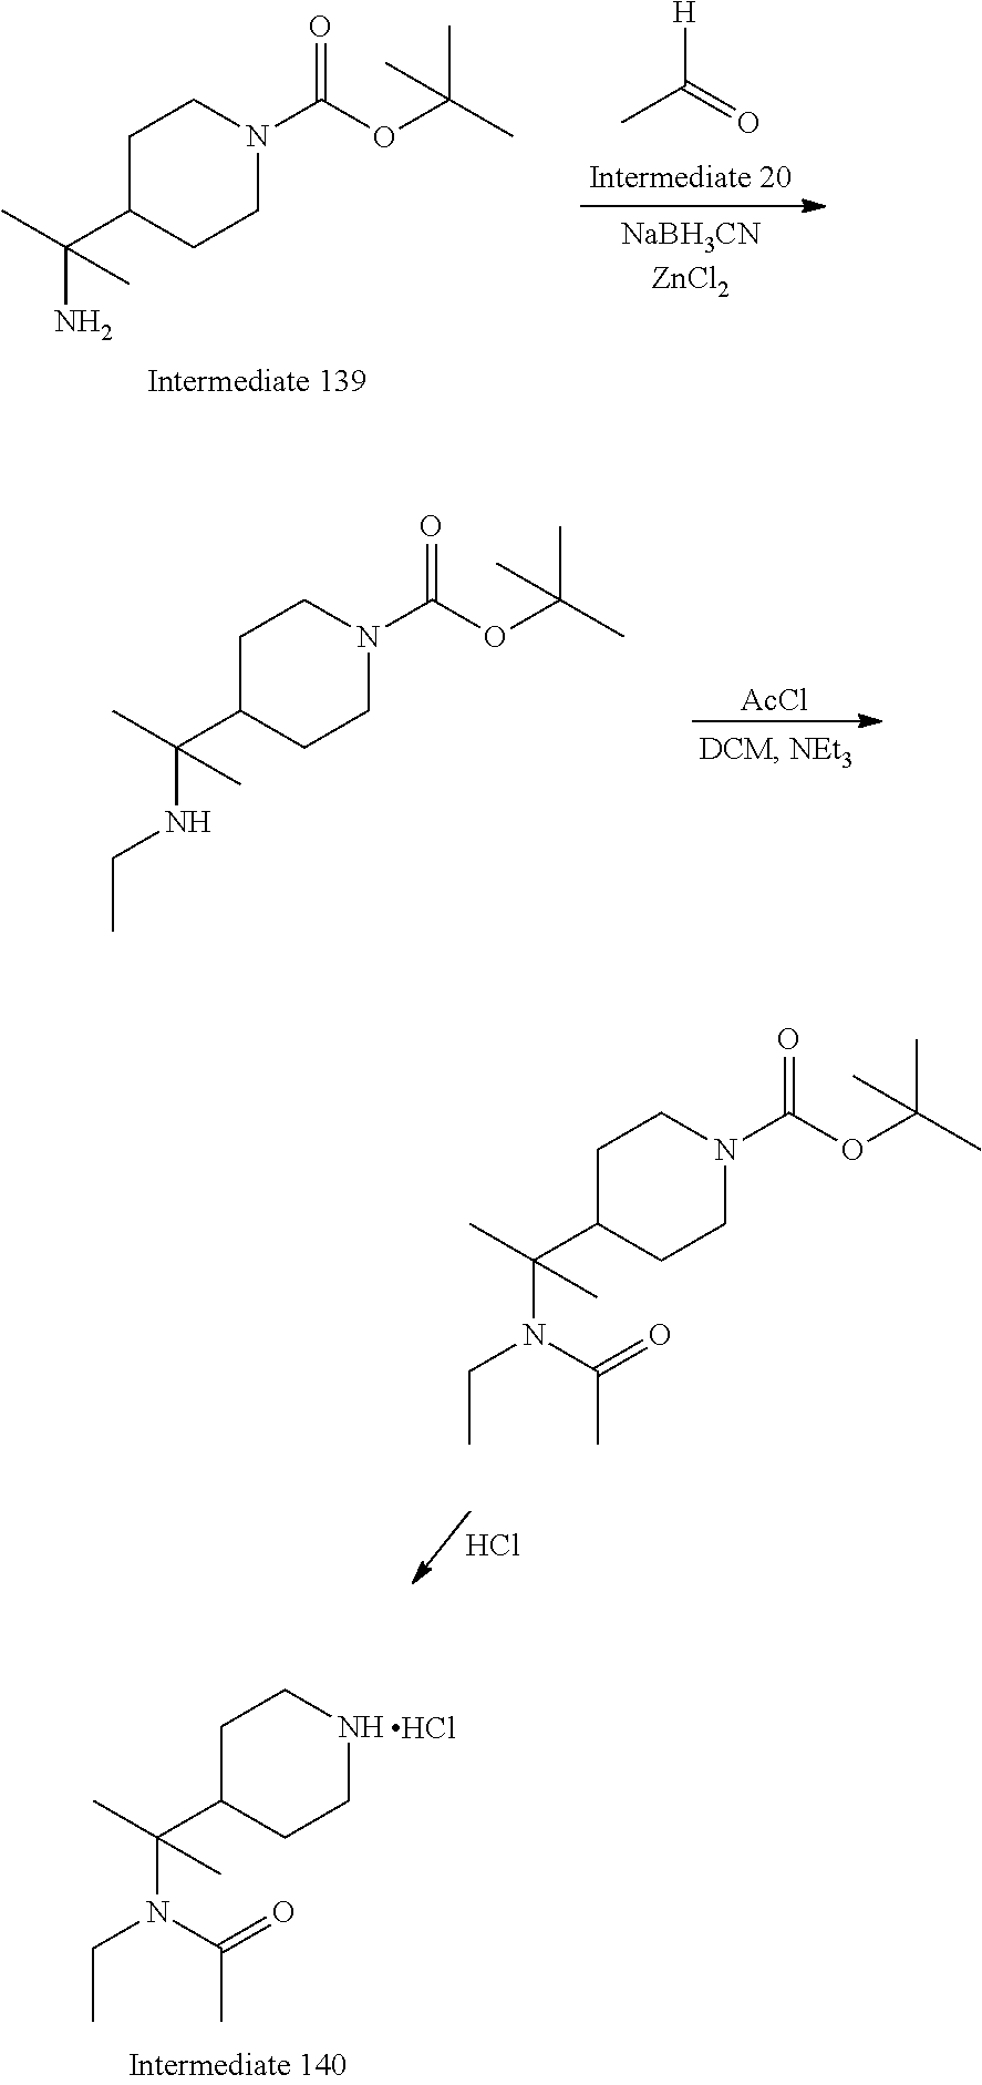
C1CC(C(N)(C)C)CCN1C(OC(C)(C)C)=O.[H]C(=O)C.[AcCl].C1CC(C(NCC)(C)C)CCN1C(OC(C)(C)C)=O.C1CC(C(N(CC)C(=O)C)(C)C)CCN1C(OC(C)(C)C)=O.Cl.C1CC(C(N(CC)C(=O)C)(C)C)CCN1.Cl
